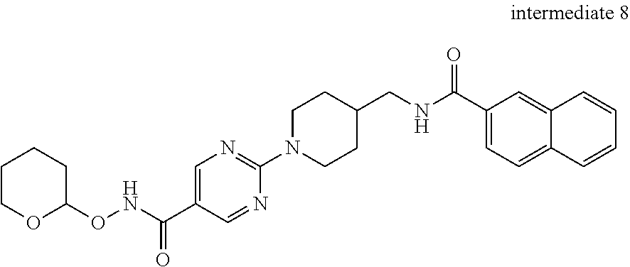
C(NC(C1=CC=C2C(=C1)C=CC=C2)=O)C1CCN(C2=NC=C(C(NOC3CCCCO3)=O)C=N2)CC1
